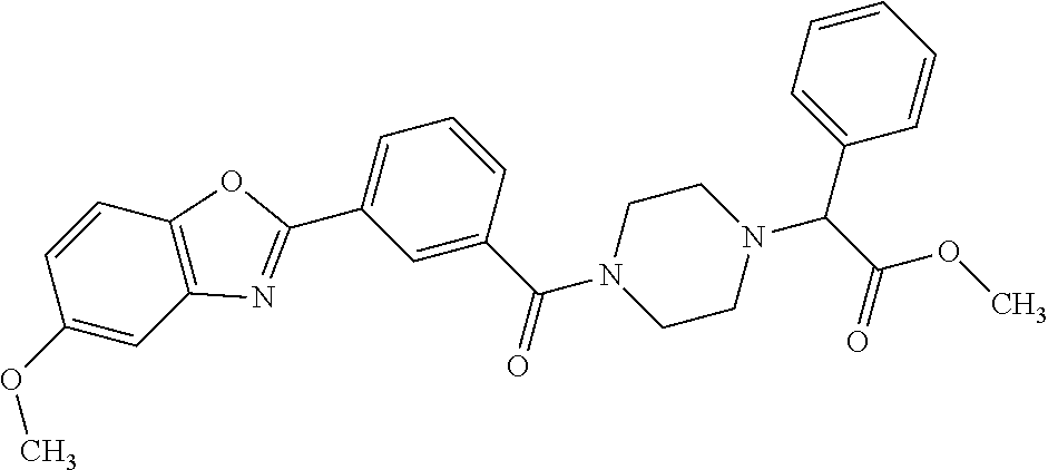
C1=C(C(=O)N2CCN(C(C(OC)=O)C3=CC=CC=C3)CC2)C=CC=C1C1=NC2=C(O1)C=CC(OC)=C2
